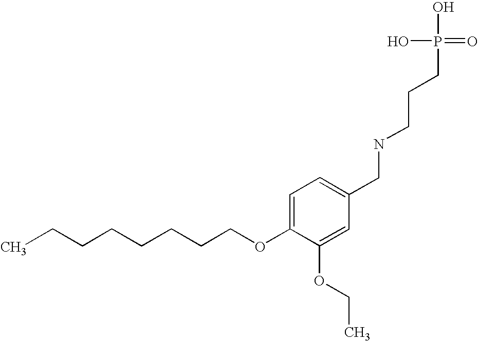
C(CCCCCCOC1=CC=C(CNCCCP(O)(O)=O)C=C1OCC)C
